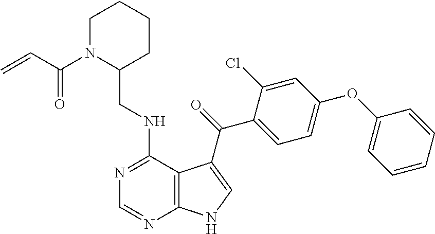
C1=CC=CC(OC2=CC=C(C(=O)C3=CNC4=C3C(NCC3CCCCN3C(C=C)=O)=NC=N4)C(Cl)=C2)=C1
